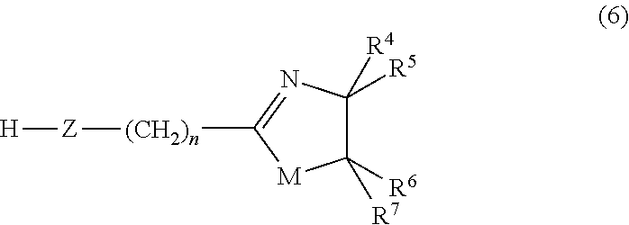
C1([R6])([R7])C([R5])([R4])N=C([(CH2)n][Z][H])[M]1
